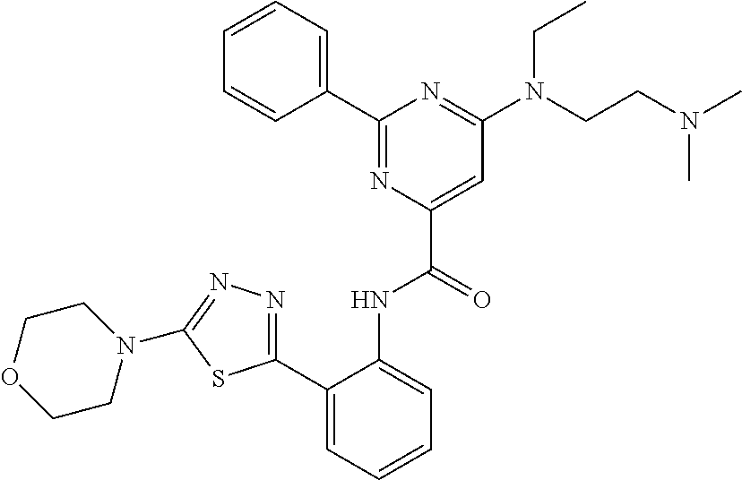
C1(C2=CC=CC=C2NC(C2=CC(N(CC)CCN(C)C)=NC(C3=CC=CC=C3)=N2)=O)=NN=C(N2CCOCC2)S1
